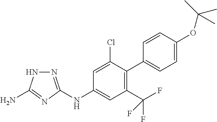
N(C1=CC(C(F)(F)F)=C(C2=CC=C(OC(C)(C)C)C=C2)C(Cl)=C1)C1=NNC(N)=N1
